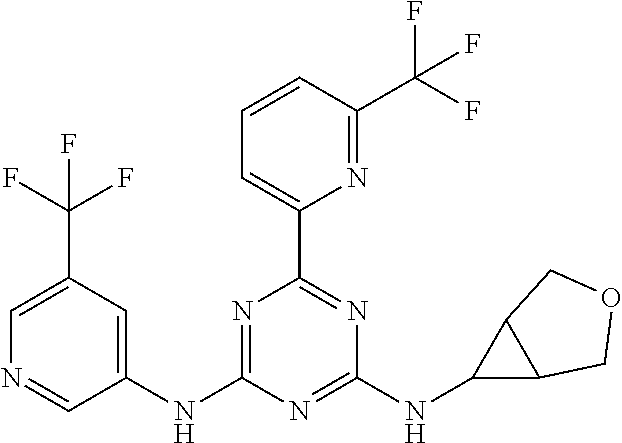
C1(NC2=CC(C(F)(F)F)=CN=C2)=NC(C2=CC=CC(C(F)(F)F)=N2)=NC(NC2C3C2COC3)=N1
